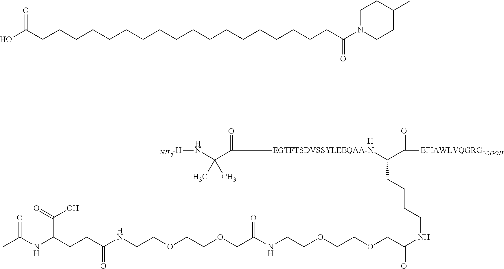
OC(CCCCCCCCCCCCCCCCCCC(=O)N1CCC(C)CC1)=O.CC(NC(CCC(NCCOCCOCC(NCCOCCOCC(NCCCCC(C([EFIAWLVQGRG-COOH])=O)[EGTFTSDVSSYLEEQAA-N]C(=O)C(N[-H])(C)C)=O)=O)=O)C(O)=O)=O.[H].N
